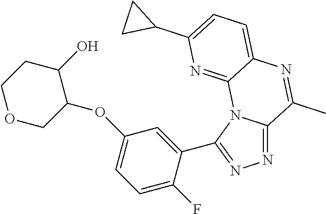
N1=C2N(C(C3=CC(OC4C(O)CCOC4)=CC=C3F)=N1)C1=NC(C3CC3)=CC=C1N=C2C
